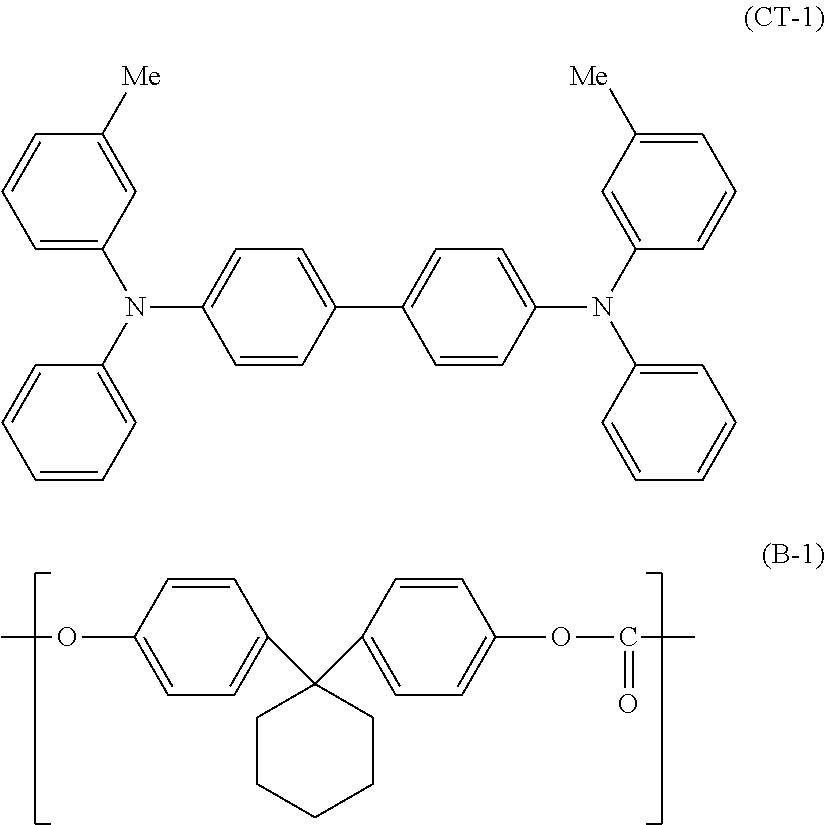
C1(C2(C3=CC=C(OC(C)=O)C=C3)CCCCC2)=CC=C(OC)C=C1.C1=C([Me])C=CC=C1N(C1=CC=C(C2=CC=C(N(C3=CC([Me])=CC=C3)C3=CC=CC=C3)C=C2)C=C1)C1=CC=CC=C1
